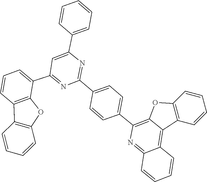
C1=CC(C2=CC(C3=CC=CC4=C3OC3=C4C=CC=C3)=NC(C3=CC=C(C4=C5OC6=C(C=CC=C6)C5=C5C(=N4)C=CC=C5)C=C3)=N2)=CC=C1
